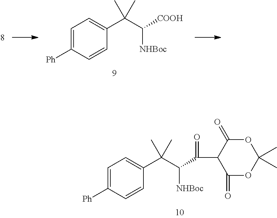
C1=C([Ph])C=CC(C(C([NHBoc])[COOH])(C)C)=C1.C1=C([Ph])C=CC(C(C([NHBoc])C(=O)C2C(=O)OC(C)(C)OC2=O)(C)C)=C1
